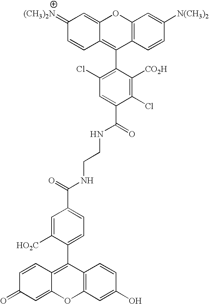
C12=C(C=CC([N(CH3)2])=C1)C(C1=C(Cl)C=C(C(=O)NCCNC(=O)C3=CC=C(C4=C5C(=CC(=O)C=C5)OC5=C4C=CC(O)=C5)C([HO2C])=C3)C(Cl)=C1[CO2H])=C1C(=CC(=[(CH3)2N])C=C1)O2
